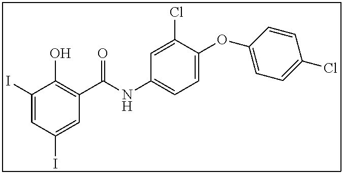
C1(I)=CC(I)=CC(C(NC2=CC=C(OC3=CC=C(Cl)C=C3)C(Cl)=C2)=O)=C1O
